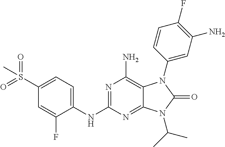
C1(NC2=NC(N)=C3C(=N2)N(C(C)C)C(=O)N3C2=CC(N)=C(F)C=C2)=CC=C(S(=O)(=O)C)C=C1F
